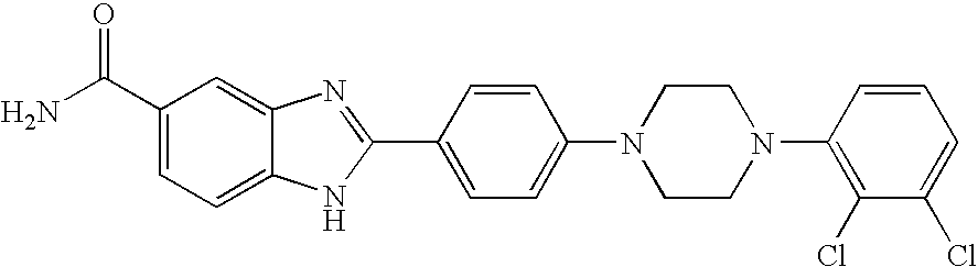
C1(C(N)=O)=CC=C2C(=C1)N=C(C1=CC=C(N3CCN(C4=C(Cl)C(Cl)=CC=C4)CC3)C=C1)N2
